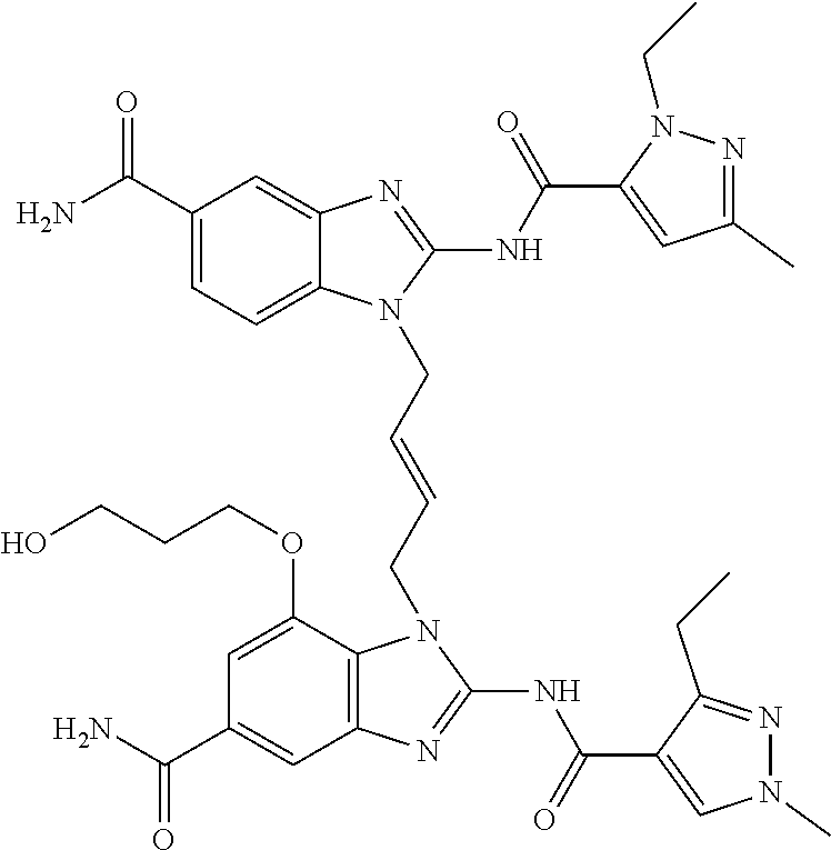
NC(C1=CC=C2C(=C1)N=C(NC(=O)C1=CC(C)=NN1CC)N2CC=CCN1C2=C(C=C(C(N)=O)C=C2OCCCO)N=C1NC(=O)C1=CN(C)N=C1CC)=O
